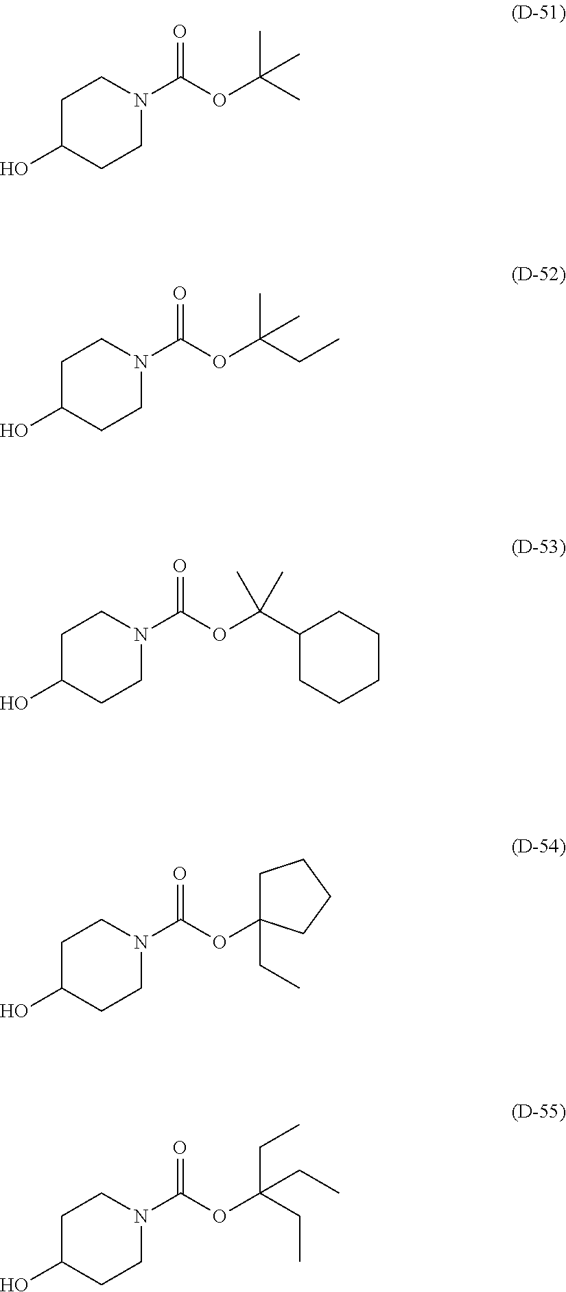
CC(OC(=O)N1CCC(O)CC1)(C)C.C(C(OC(=O)N1CCC(O)CC1)(C)C)C.C1(C(OC(=O)N2CCC(O)CC2)(C)C)CCCCC1.C1(OC(=O)N2CCC(O)CC2)(CC)CCCC1.C(OC(=O)N1CCC(O)CC1)(CC)(CC)CC
